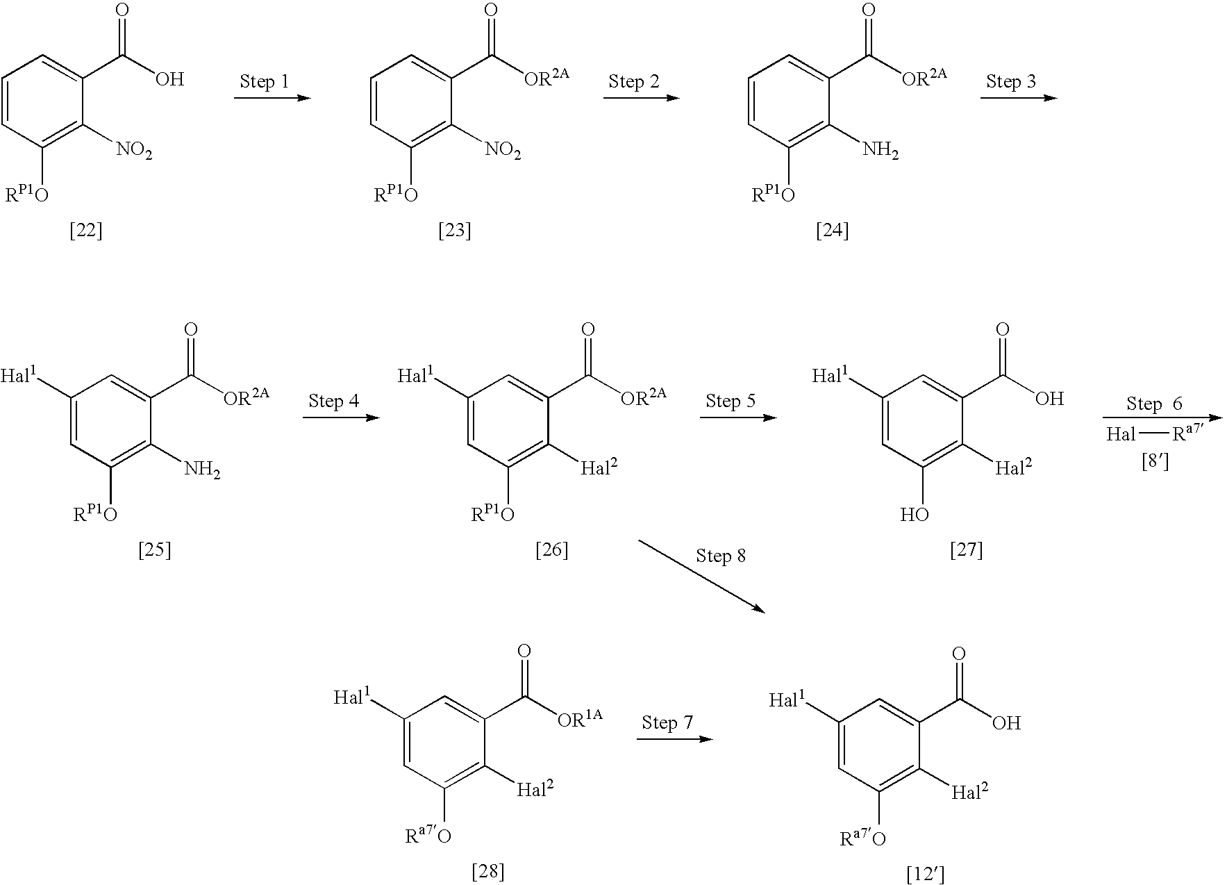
C1=CC([RP1O])=C([NO2])C(C(O)=O)=C1.C1=CC([RP1O])=C([NO2])C(C([OR2A])=O)=C1.C1=CC([RP1O])=C(N)C(C([OR2A])=O)=C1.C1([Hal1])=CC([RP1O])=C(N)C(C([OR2A])=O)=C1.C1([Hal1])=CC([RP1O])=C([Hal2])C(C([OR2A])=O)=C1.C1([Hal1])=CC(O)=C([Hal2])C(C(O)=O)=C1.[Hal][Ra7].C1([Hal1])=CC([Ra7O])=C([Hal2])C(C(O)=O)=C1.C1([Hal1])=CC([Ra7O])=C([Hal2])C(C([OR1A])=O)=C1
